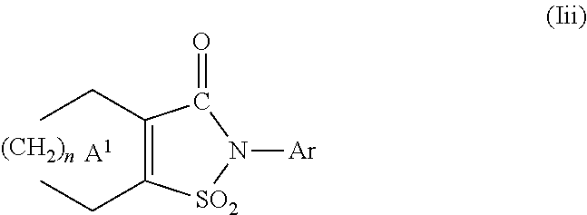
CCC1=C(CC)[SO2]N([Ar])C1=O.[A1]
